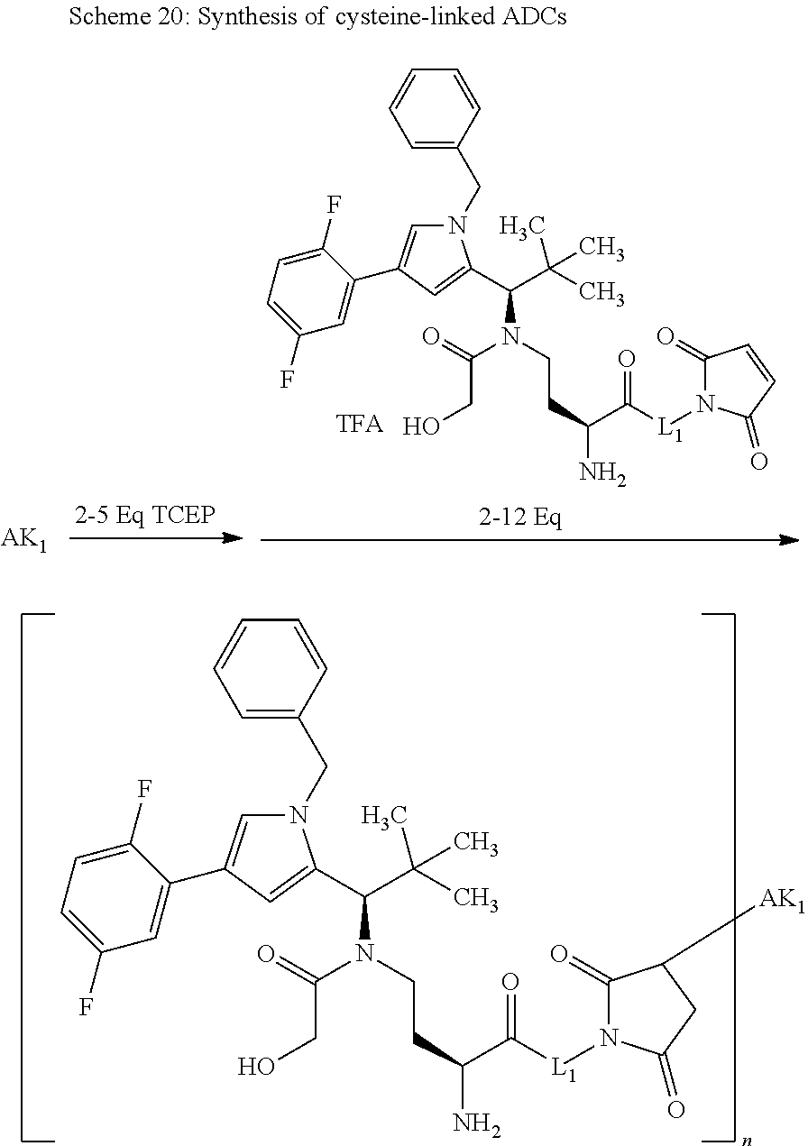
C1=C(CN2C=C(C3=CC(F)=CC=C3F)C=C2C(C(C)(C)C)N(CCC(N)C([L1]N2C(=O)C=CC2=O)=O)C(=O)CO)C=CC=C1.[AK1].C1=C(CN2C=C(C3=CC(F)=CC=C3F)C=C2C(C(C)(C)C)N(CCC(N)C([L1]N2C(=O)C([AK1])CC2=O)=O)C(=O)CO)C=CC=C1
